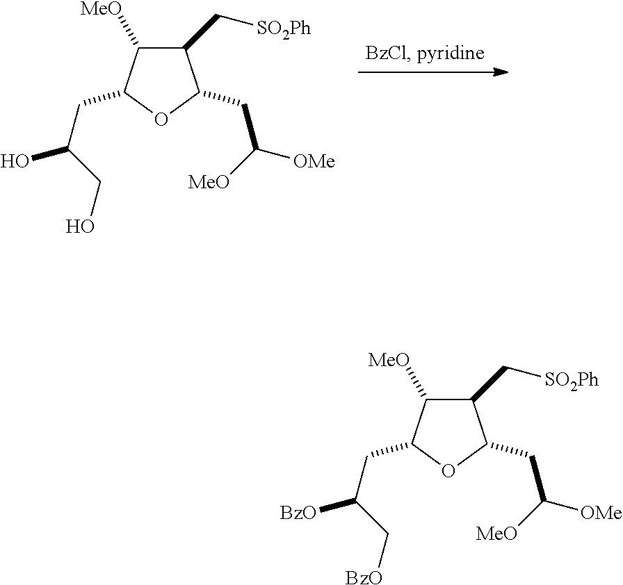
C1(C[SO2Ph])C([MeO])C(CC(CO)O)OC1CC([OMe])[MeO].C1(C[SO2Ph])C([MeO])C(CC(C[BzO])[BzO])OC1CC([OMe])[MeO]
